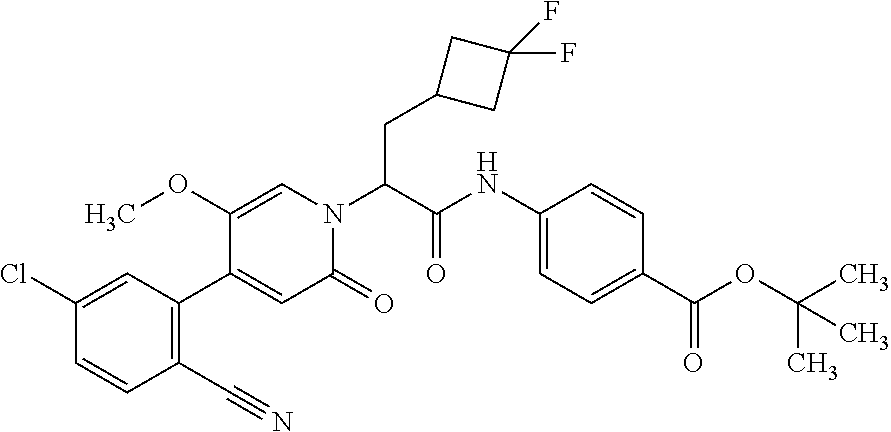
C(C(N1C=C(OC)C(C2=C(C#N)C=CC(Cl)=C2)=CC1=O)C(NC1=CC=C(C(OC(C)(C)C)=O)C=C1)=O)C1CC(F)(F)C1
